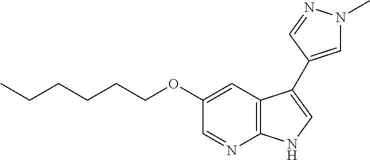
C1=NC2=C(C=C1OCCCCCC)C(C1=CN(C)N=C1)=CN2
